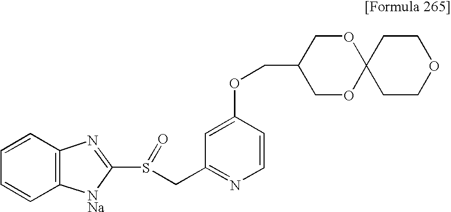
C1=C(OCC2COC3(OC2)CCOCC3)C=CN=C1CS(C1=NC2=C(C=CC=C2)[NNa]1)=O
